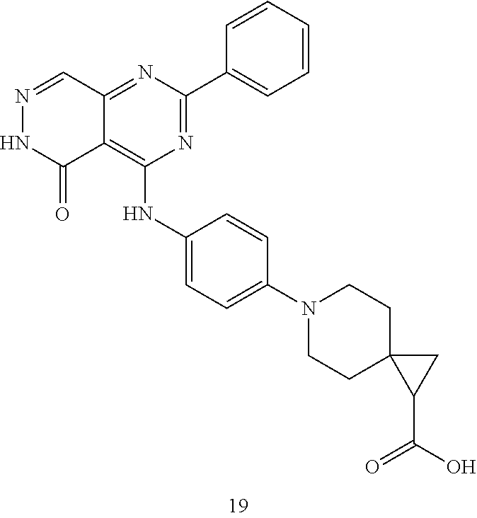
N1=CC2=NC(C3=CC=CC=C3)=NC(NC3=CC=C(N4CCC5(CC4)C(C(O)=O)C5)C=C3)=C2C(=O)N1
